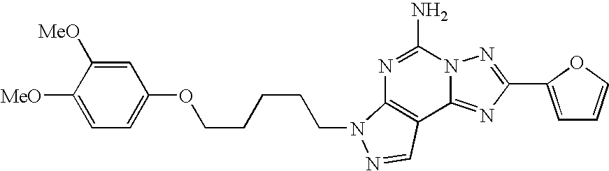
C1([MeO])=CC=C(OCCCCCN2C3=C(C4=NC(C5=CC=CO5)=NN4C(N)=N3)C=N2)C=C1[MeO]
